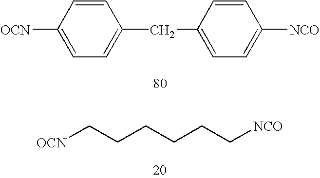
C1([OCN])=CC=C(CC2=CC=C([NCO])C=C2)C=C1.[OCN]CCCCCC[NCO]
